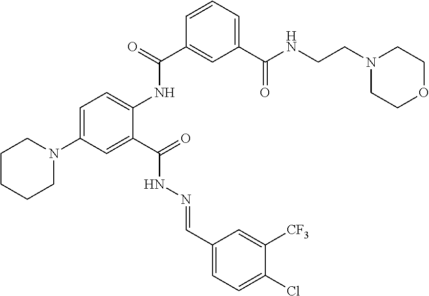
C1=C(N2CCCCC2)C=C(C(=O)NN=CC2=CC=C(Cl)C([CF3])=C2)C(NC(C2=CC(C(NCCN3CCOCC3)=O)=CC=C2)=O)=C1
